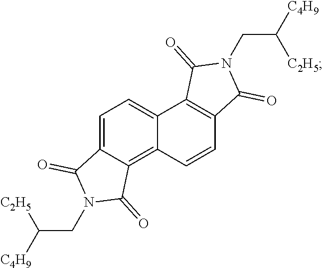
C1=CC2=C3C(=CC=C2C2=C1C(=O)N(CC([C4H9])[C2H5])C2=O)C(=O)N(CC([C4H9])[C2H5])C3=O
